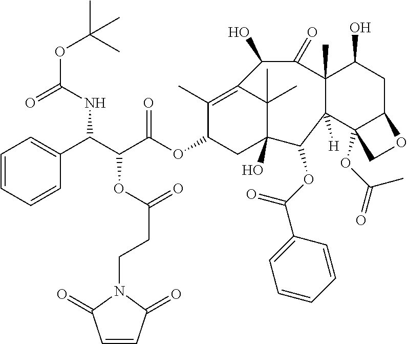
O(C(=O)NC(C(C(OC1CC2(O)C(C)(C)C(=C1C)C(O)C(=O)C1(C)C(O)CC3C(OC(=O)C)(C1([H])C2OC(C1=CC=CC=C1)=O)CO3)=O)OC(CCN1C(=O)C=CC1=O)=O)C1=CC=CC=C1)C(C)(C)C
